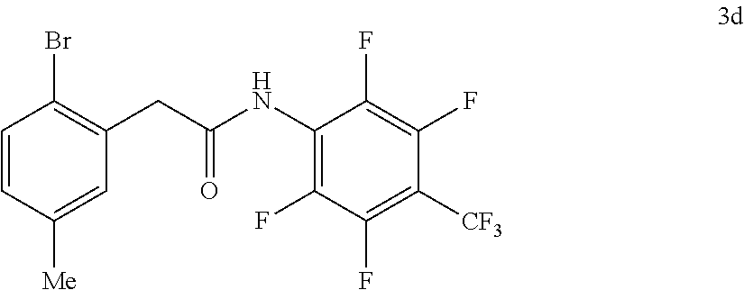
C1=CC([Me])=CC(CC(NC2=C(F)C(F)=C([CF3])C(F)=C2F)=O)=C1Br
